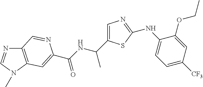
C12=C(N(C)C=N1)C=C(C(NC(C1=CN=C(NC3=CC=C([CF3])C=C3OCC)S1)C)=O)N=C2
